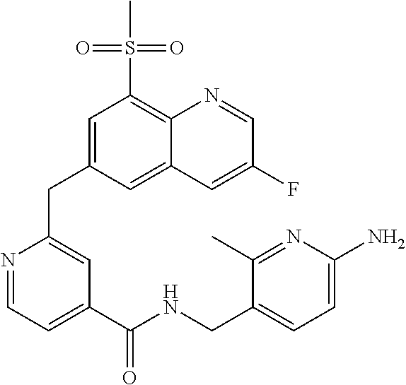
C1=C(CC2=CC(C(NCC3=CC=C(N)N=C3C)=O)=CC=N2)C=C2C(=C1S(=O)(=O)C)N=CC(F)=C2
